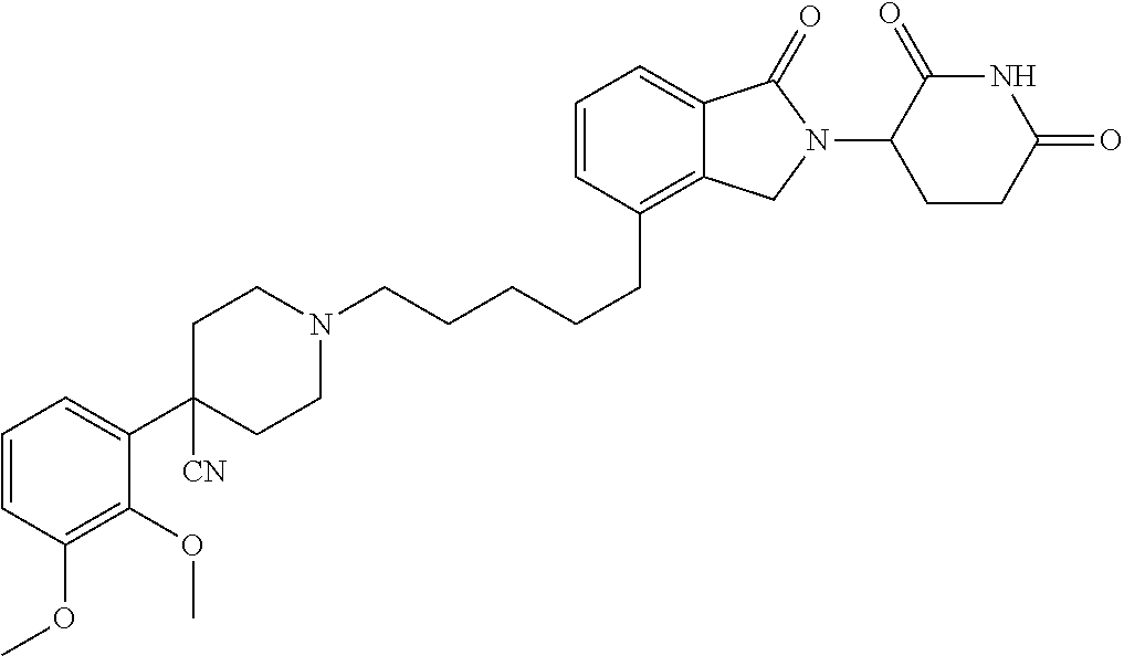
C1N(CCCCCC2=C3C(=CC=C2)C(=O)N(C2C(=O)NC(=O)CC2)C3)CCC(C2=CC=CC(OC)=C2OC)([CN])C1
